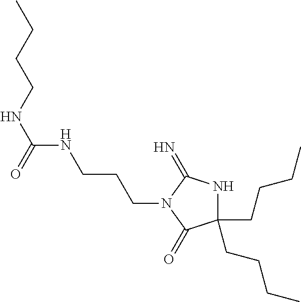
C1(CCCC)(CCCC)NC(=N)N(CCCNC(NCCCC)=O)C1=O
